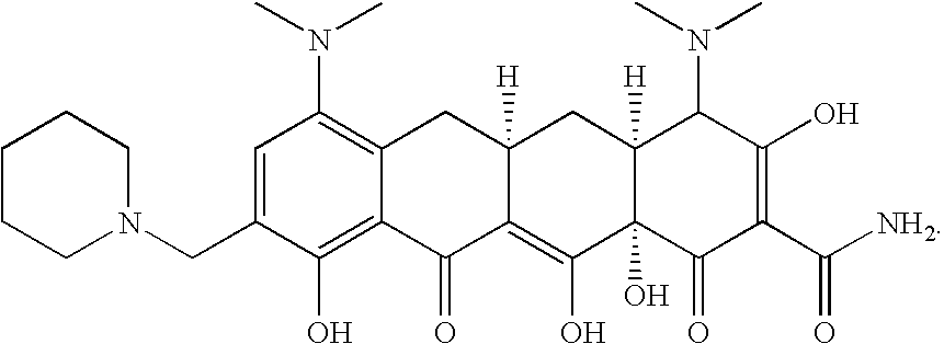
C12=C(O)C(CN3CCCCC3)=CC(N(C)C)=C1CC1([H])C(=C(O)C3(O)C([H])(C1)C(N(C)C)C(O)=C(C([NH2])=O)C3=O)C2=O
